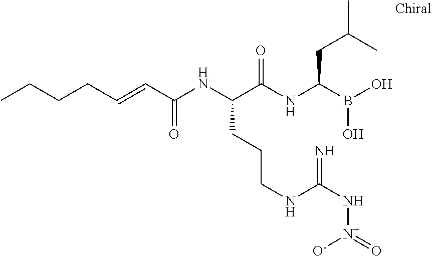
C(C(NC(C(NC(B(O)O)CC(C)C)=O)CCCNC(N[N+](=O)[O-])=N)=O)=CCCCC
